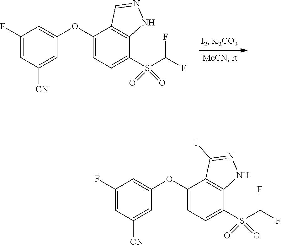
C1(F)=CC([CN])=CC(OC2=CC=C(S(C(F)F)(=O)=O)C3=C2C=NN3)=C1.C1(F)=CC([CN])=CC(OC2=CC=C(S(C(F)F)(=O)=O)C3=C2C(I)=NN3)=C1
